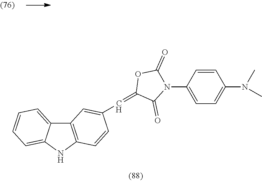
C12=C(NC3=CC=CC=C13)C=CC(C=C1C(=O)N(C3=CC=C(N(C)C)C=C3)C(=O)O1)=C2
